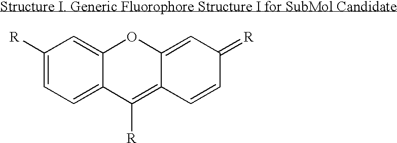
C1([R])=CC=C2C(=C1)OC1=CC(=[R])C=CC1=C2[R]
